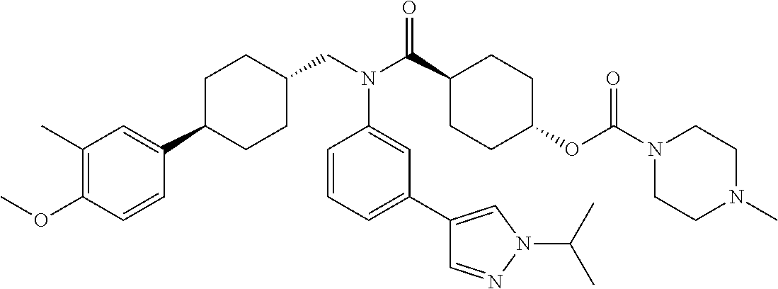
C1(C)=C(OC)C=CC(C2CCC(CN(C(C3CCC(OC(N4CCN(C)CC4)=O)CC3)=O)C3=CC(C4=CN(C(C)C)N=C4)=CC=C3)CC2)=C1
